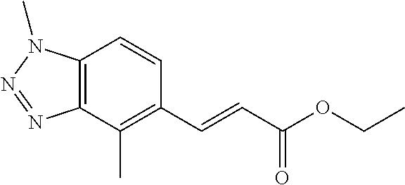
C1=CC2=C(C(C)=C1C=CC(OCC)=O)N=NN2C
